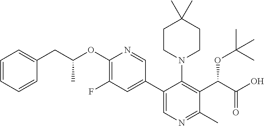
O(C1=C(F)C=C(C2=CN=C(C)C(C(C(O)=O)OC(C)(C)C)=C2N2CCC(C)(C)CC2)C=N1)C(CC1=CC=CC=C1)C
